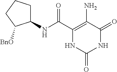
C1(NC(C2=C(N)C(=O)NC(=O)N2)=O)CCCC1[BnO]
